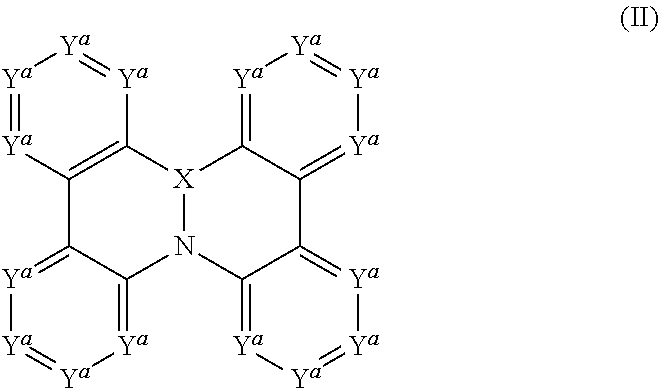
[Ya]1=[Ya]C2=C([Ya]=[Ya]1)[X]1N(C3=[Ya][Ya]=[Ya][Ya]=C23)C2=[Ya][Ya]=[Ya][Ya]=C2C2=[Ya][Ya]=[Ya][Ya]=C12
